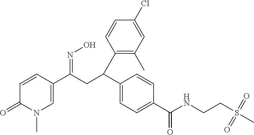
C1=CC(C(CC(C2=CC=C(C(NCCS(=O)(=O)C)=O)C=C2)C2=C(C)C=C(Cl)C=C2)=NO)=CN(C)C1=O
